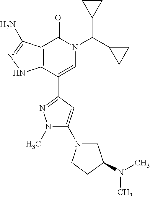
C12=C(C(C3=NN(C)C(N4CC(N(C)C)CC4)=C3)=CN(C(C3CC3)C3CC3)C1=O)NN=C2N
